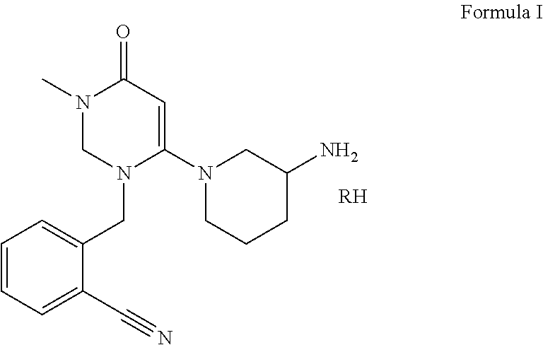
C1=CC=C(C#N)C(CN2C(N3CCCC(N)C3)=CC(=O)N(C)C2)=C1.[RH]
